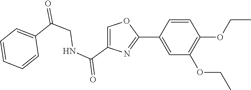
C1(C2=CC(OCC)=C(OCC)C=C2)=NC(C(NCC(=O)C2=CC=CC=C2)=O)=CO1
